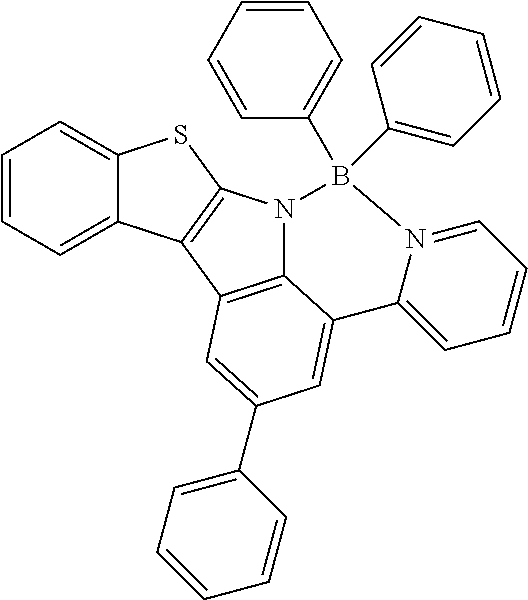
C1=CC=C2C(=C1)SC1=C2C2=C3N1B(C1=CC=CC=C1)(C1=CC=CC=C1)N1=CC=CC=C1C3=CC(C1=CC=CC=C1)=C2
